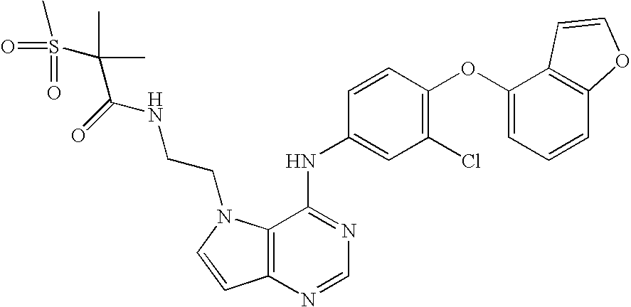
C12=C(N=CN=C1NC1=CC(Cl)=C(OC3=CC=CC4=C3C=CO4)C=C1)C=CN2CCNC(C(S(C)(=O)=O)(C)C)=O
